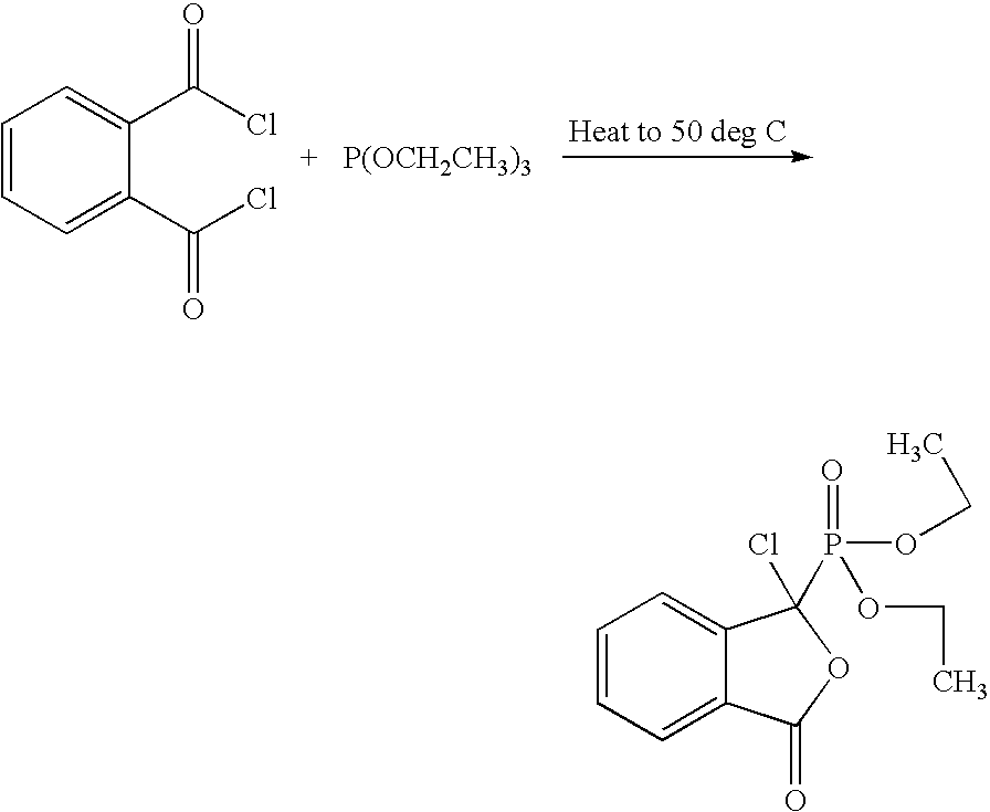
C1=CC=C(C(Cl)=O)C(C(Cl)=O)=C1.[P(OCH2CH3)3].C1=CC=C2C(=C1)C(Cl)(P(OCC)(=O)OCC)OC2=O
